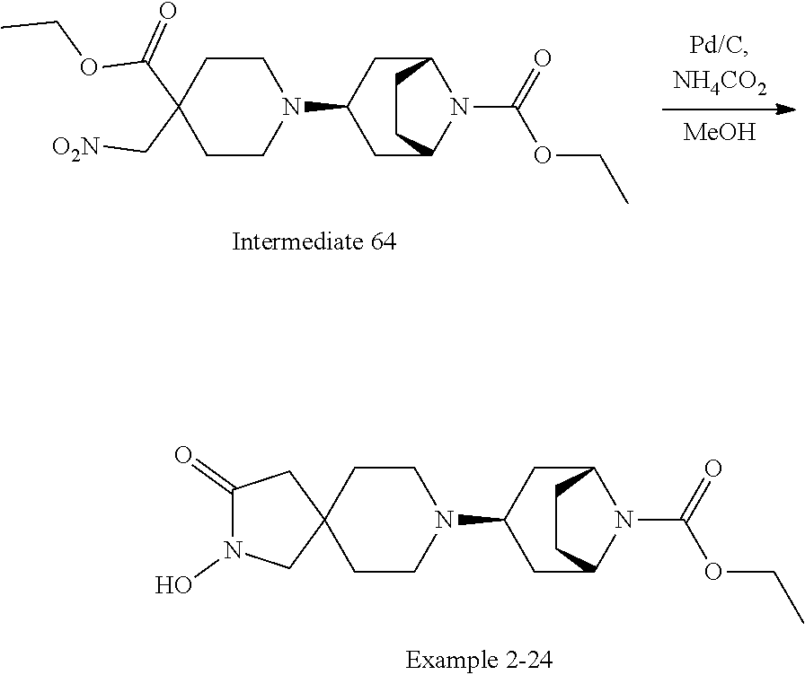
C1C2N(C(=O)OCC)C(CC1N1CCC3(CC1)CC(=O)N(O)C3)CC2.[MeOH].C1C2N(C(=O)OCC)C(CC1N1CCC(C(=O)OCC)(C[O2N])CC1)CC2
